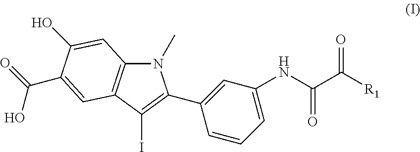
N1(C)C2=C(C(I)=C1C1=CC(NC(C([R1])=O)=O)=CC=C1)C=C(C(=O)O)C(O)=C2
